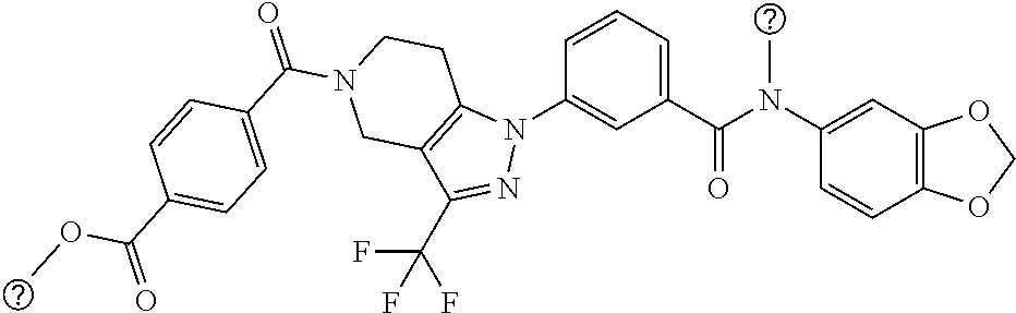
C1(N(C(C2=CC=CC(N3C4=C(C(C(F)(F)F)=N3)CN(C(C3=CC=C(C(=O)OC)C=C3)=O)CC4)=C2)=O)C)=CC2=C(C=C1)OCO2
